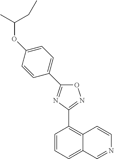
C1=CC=C2C(=C1C1=NOC(C3=CC=C(OC(CC)C)C=C3)=N1)C=CN=C2
